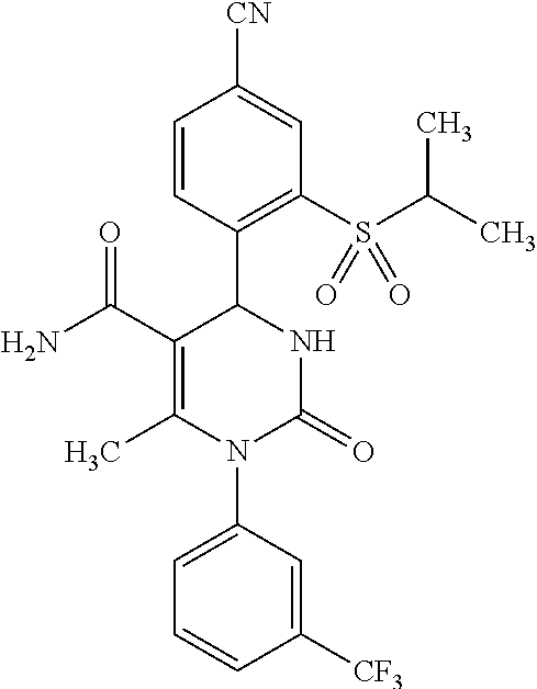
C1=CC(C2C(C(N)=O)=C(C)N(C3=CC=CC([CF3])=C3)C(=O)N2)=C(S(C(C)C)(=O)=O)C=C1[CN]
